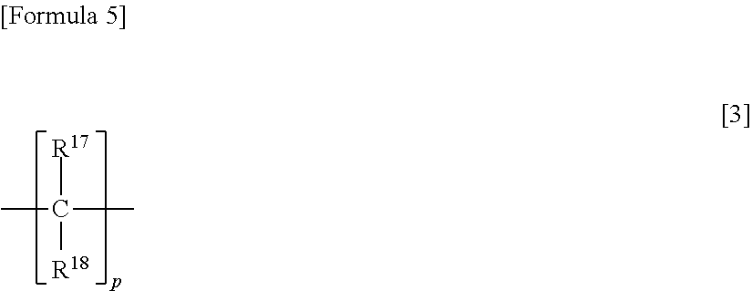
CC([R17])([R18])C
